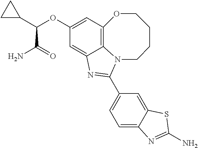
C12=C3C=C(OC(C4CC4)C(=O)N)C=C1N=C(C1=CC=C4C(=C1)SC(N)=N4)N2CCCCO3
